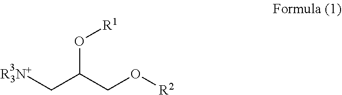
[R3N+]CC(CO[R2])O[R1]
